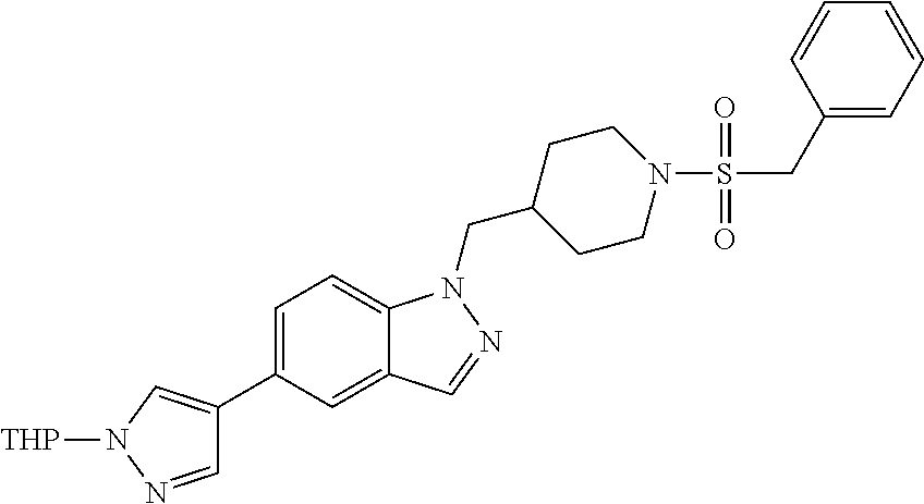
[THP]N1N=CC(C2=CC=C3C(=C2)C=NN3CC2CCN(S(CC3=CC=CC=C3)(=O)=O)CC2)=C1
